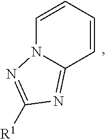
C1=CC=CC2=NC([R1])=NN12
